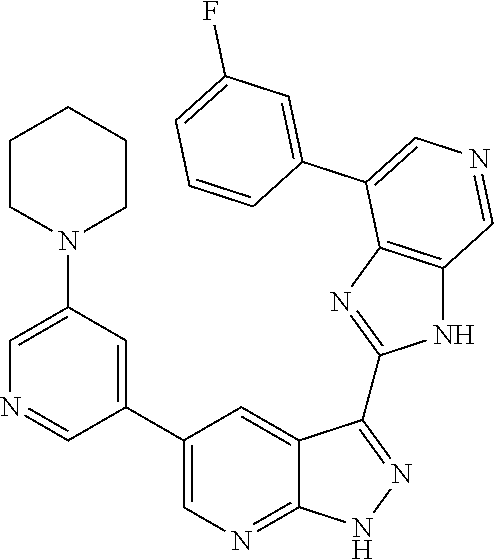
C1=C(N2CCCCC2)C=C(C2=CN=C3C(=C2)C(C2=NC4=C(N2)C=NC=C4C2=CC(F)=CC=C2)=NN3)C=N1
